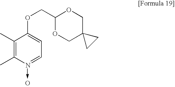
O(CC1OCC2(CO1)CC2)C1=CC=NC(C)=C1C.O
